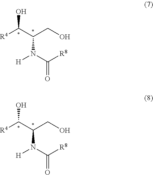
[R4]C(C(CO)N(C(=O)[R8])[H])O.[R4]C(C(CO)N(C(=O)[R8])[H])O
